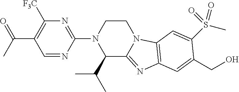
O=C(C)C1=C([F3C])N=C(N2C(C(C)C)C3=NC4=C(N3CC2)C=C(S(C)(=O)=O)C(CO)=C4)N=C1
